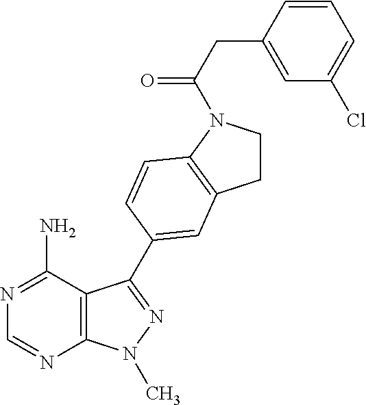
C12=C(C(N)=NC=N1)C(C1=CC3=C(N(C(CC4=CC(Cl)=CC=C4)=O)CC3)C=C1)=NN2C
